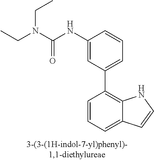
C1(NC(N(CC)CC)=O)=CC(C2=C3C(=CC=C2)C=CN3)=CC=C1
